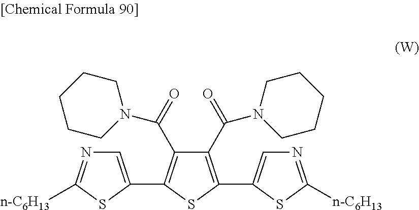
C1=C(C2=C(C(=O)N3CCCCC3)C(C(N3CCCCC3)=O)=C(C3=CN=C([n-C6H13])S3)S2)SC([n-C6H13])=N1
